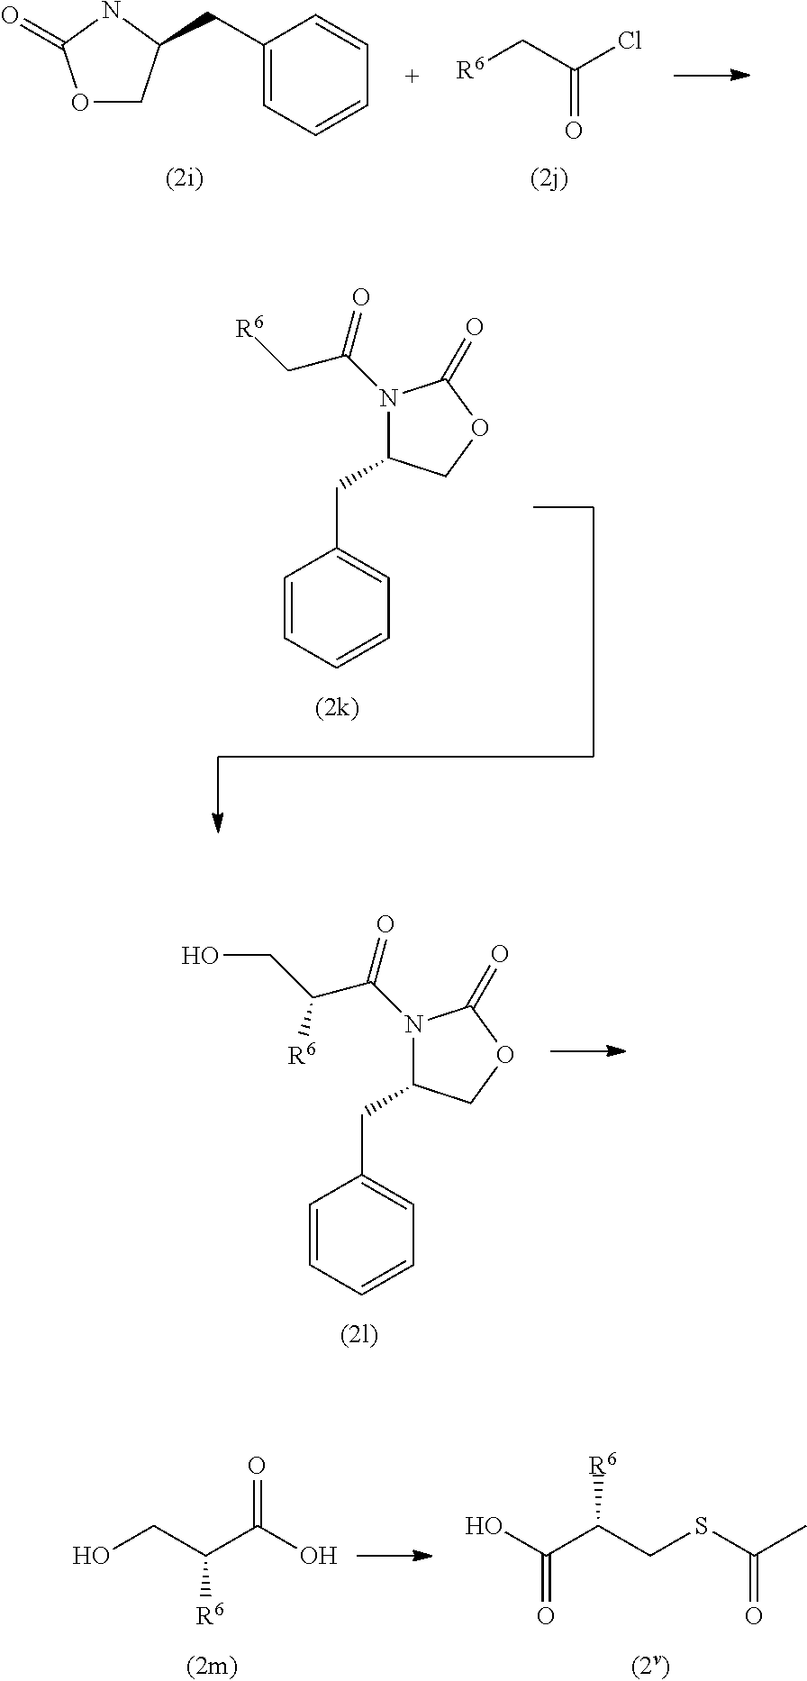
O1CC(CC2=CC=CC=C2)NC1=O.[R6]CC(Cl)=O.C1=CC=CC=C1CC1N(C(C[R6])=O)C(=O)OC1.C1=CC=CC=C1CC1N(C(C(CO)[R6])=O)C(=O)OC1.OCC(C(O)=O)[R6].C(C(CSC(C)=O)[R6])(O)=O
